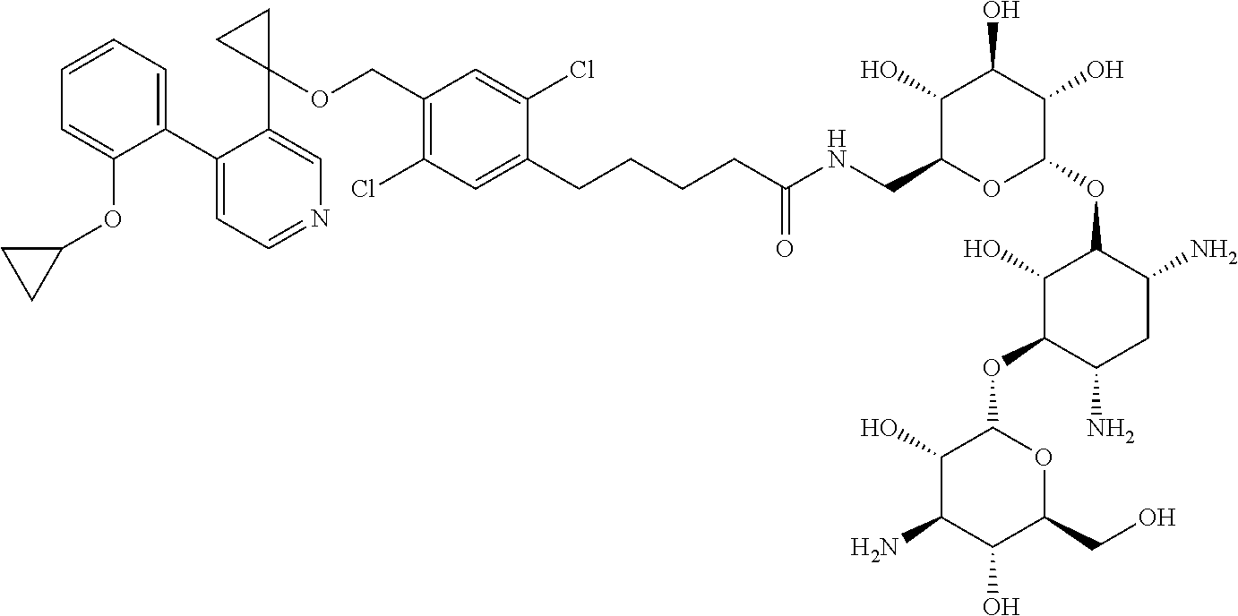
C1(C2=CC=CC=C2OC2CC2)=CC=NC=C1C1(OCC2=C(Cl)C=C(CCCCC(NCC3OC(OC4C(O)C(OC5C(O)C(N)C(O)C(CO)O5)C(N)CC4N)C(O)C(O)C3O)=O)C(Cl)=C2)CC1
